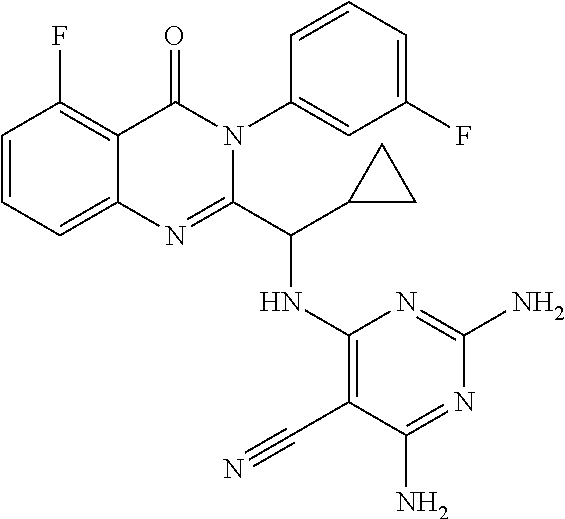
C1=CC=C2C(=C1F)C(=O)N(C1=CC(F)=CC=C1)C(C(C1CC1)NC1=C(C#N)C(N)=NC(N)=N1)=N2
